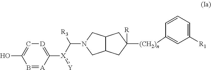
B1=[A]C([X](C([R3])N2CC3C(C2)CC([(CH2)n]C2=CC([R1])=CC=C2)([R])C3):[Y])=[D]C=C1O
